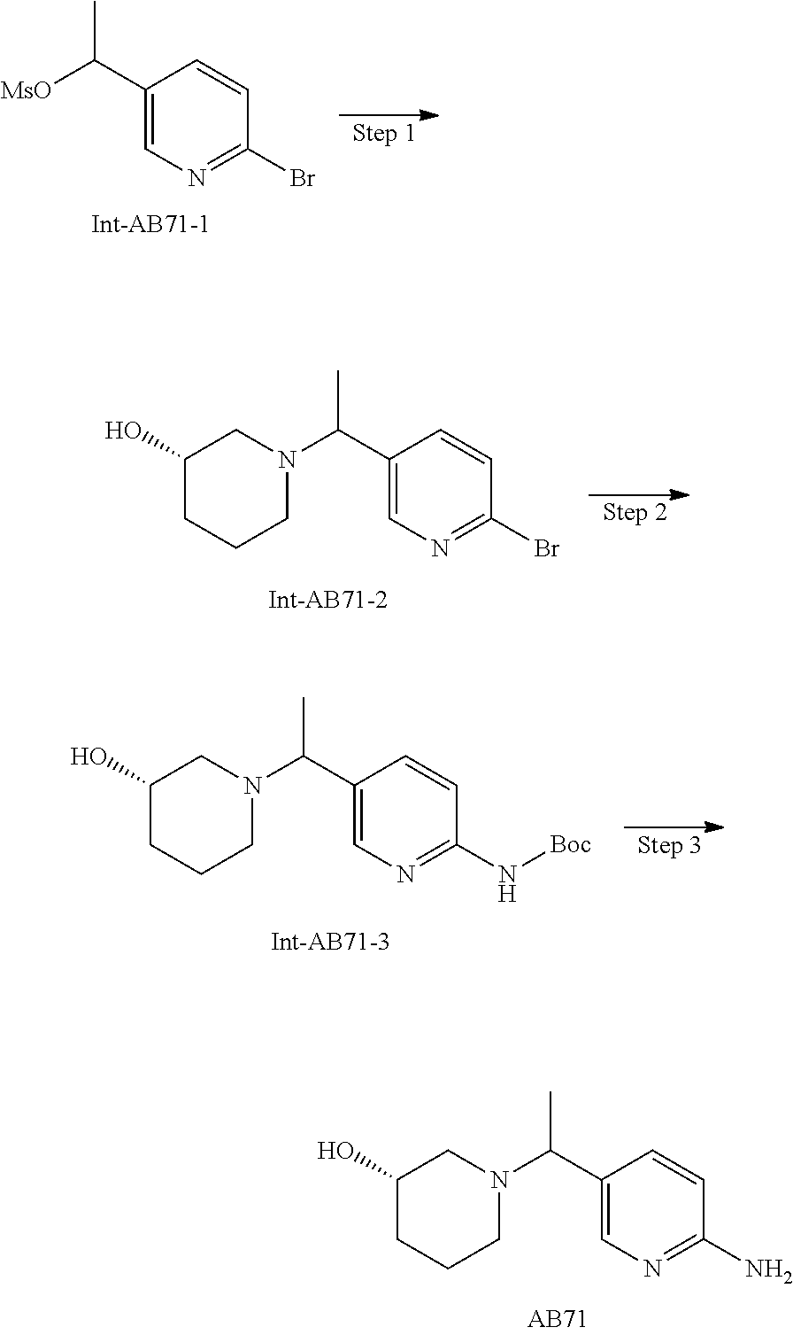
C1(C([MsO])C)=CN=C(Br)C=C1.C1(C(N2CC(O)CCC2)C)=CN=C(Br)C=C1.C1(C(N2CC(O)CCC2)C)=CN=C(N[Boc])C=C1.C1(C(N2CC(O)CCC2)C)=CN=C(N)C=C1
